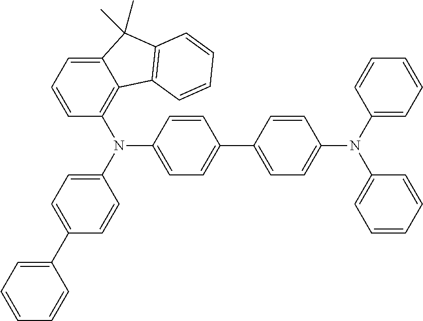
C1=CC=C(C2=CC=C(N(C3=C4C(=CC=C3)C(C)(C)C3=C4C=CC=C3)C3=CC=C(C4=CC=C(N(C5=CC=CC=C5)C5=CC=CC=C5)C=C4)C=C3)C=C2)C=C1
